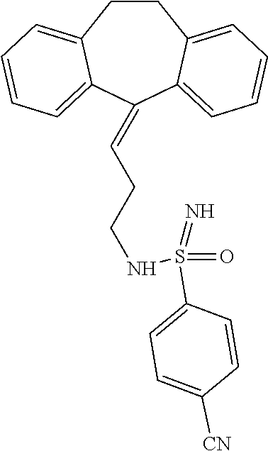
C1CC2=CC=CC=C2C(=CCCNS(=O)(=N)C2=CC=C([CN])C=C2)C2=CC=CC=C12
